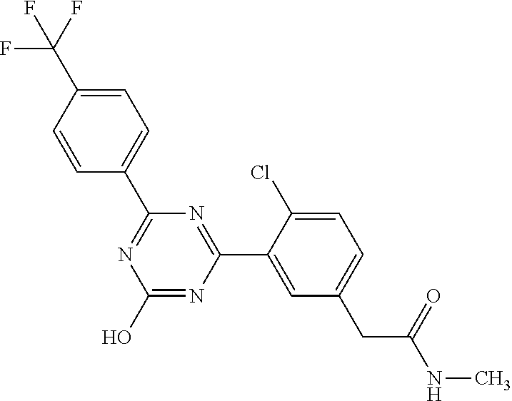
OC1=NC(C2=CC(CC(NC)=O)=CC=C2Cl)=NC(C2=CC=C(C(F)(F)F)C=C2)=N1
